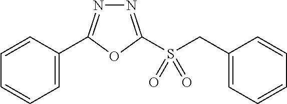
C1=C(C2=NN=C(S(CC3=CC=CC=C3)(=O)=O)O2)C=CC=C1
